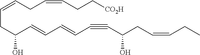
C(C=CCC(C=CC=CC#CC(CC=CCC)O)O)C=CCC[CO2H]
